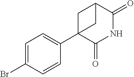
C1=C(Br)C=CC(C23C(=O)NC(=O)C(C2)C3)=C1
